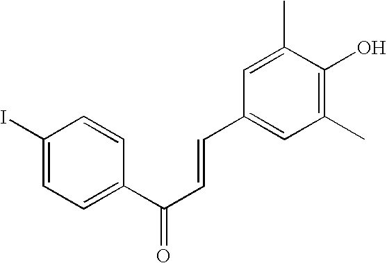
C1(I)=CC=C(C(C=CC2=CC(C)=C(O)C(C)=C2)=O)C=C1
